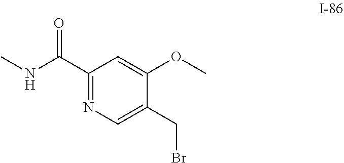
C1(C(NC)=O)=NC=C(CBr)C(OC)=C1
